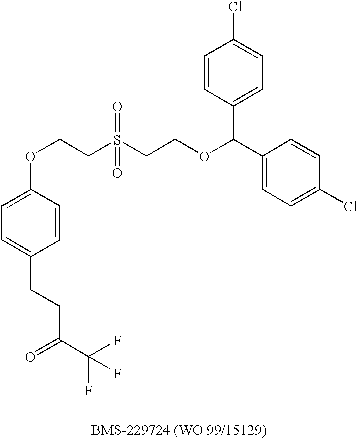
C1(C(OCCS(CCOC2=CC=C(CCC(C(F)(F)F)=O)C=C2)(=O)=O)C2=CC=C(Cl)C=C2)=CC=C(Cl)C=C1
